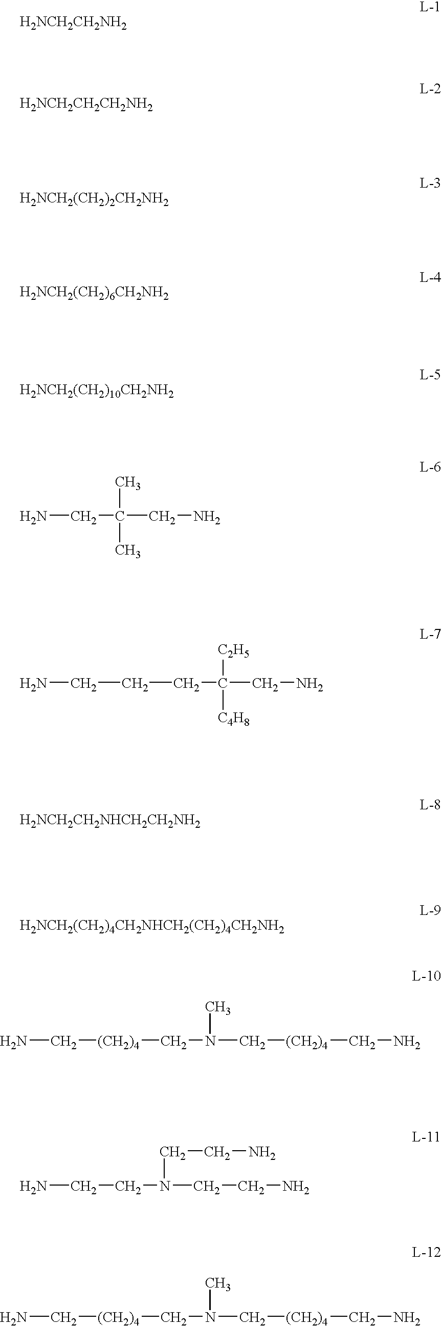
[H2NCH2CH2NH2].[H2NCH2CH2CH2NH2].[H2NCH2(CH2)2CH2NH2].[H2NCH2(CH2)6CH2NH2].[H2NCH2(CH2)10CH2NH2].NCC(C)(C)CN.C(CC([C2H5])([C4H8])CN)CN.[H2NCH2CH2NHCH2CH2NH2].[H2NCH2(CH2)4CH2NHCH2(CH2)4CH2NH2].NC[(CH2)4]CN(C)C[(CH2)4]CN.NCCN(CCN)CCN.NC[(CH2)4]CN(C)C[(CH2)4]CN
